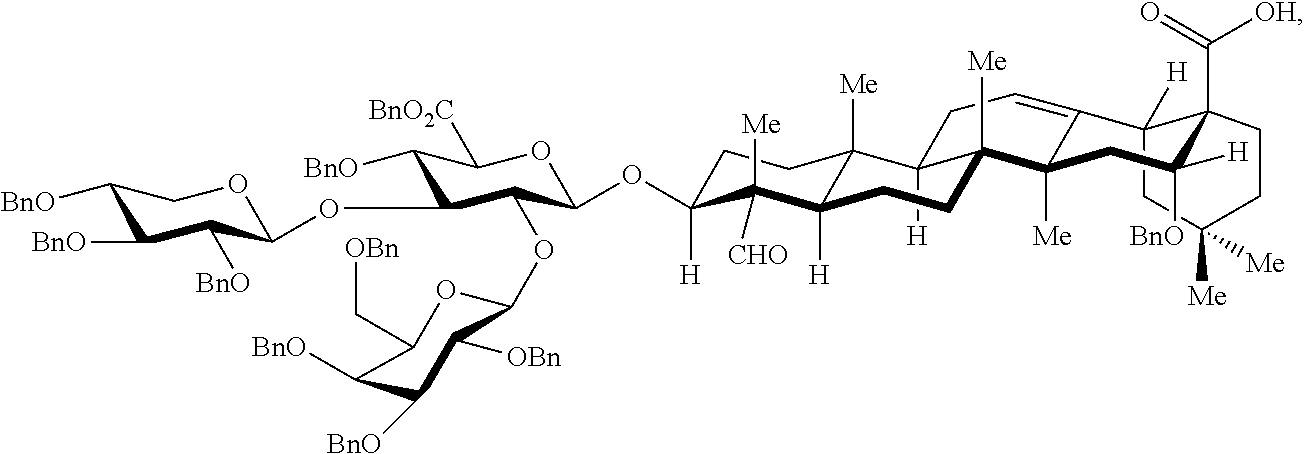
C12([H])CC([Me])([Me])CCC1(C([OH])=O)C([H])([BnO])CC1([Me])C3([Me])C([H])(C4([Me])C([H])(C([CHO])([Me])C(OC5C(OC6C([OBn])C([BnO])C([BnO])C(C[OBn])O6)C(OC6C([BnO])C([BnO])C([BnO])CO6)C([BnO])C([BnO2C])O5)([H])CC4)CC3)CC=C21
